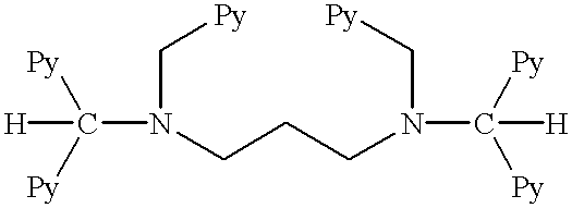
N(C([Py])([Py])[H])(C[Py])CCCN(C([Py])([Py])[H])C[Py]
